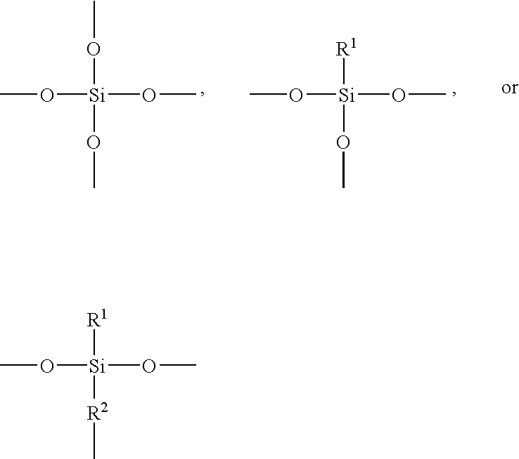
CO[Si](OC)(OC)OC.CO[Si](OC)([R1])OC.CO[Si](OC)([R1])[R2]C
